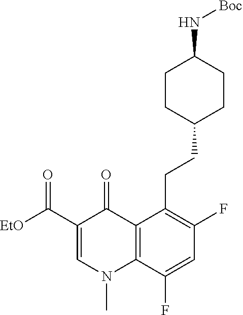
C12=C(C(F)=CC(F)=C1CCC1CCC(N[Boc])CC1)N(C)C=C(C([EtO])=O)C2=O
